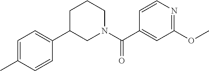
C1=CC(C)=CC=C1C1CCCN(C(C2=CC(OC)=NC=C2)=O)C1
